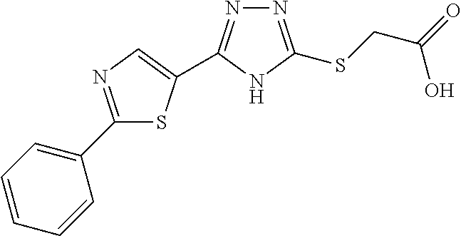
N1=C(SCC(=O)O)NC(C2=CN=C(C3=CC=CC=C3)S2)=N1
